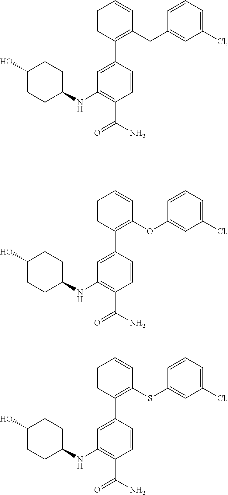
C1=C(C2=C(CC3=CC(Cl)=CC=C3)C=CC=C2)C=CC(C(N)=O)=C1NC1CCC(O)CC1.C1=C(C2=C(OC3=CC(Cl)=CC=C3)C=CC=C2)C=CC(C(N)=O)=C1NC1CCC(O)CC1.C1=C(C2=C(SC3=CC(Cl)=CC=C3)C=CC=C2)C=CC(C(N)=O)=C1NC1CCC(O)CC1
